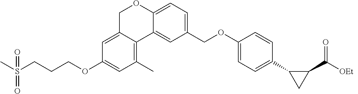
C12=CC=C(COC3=CC=C(C4C(C([OEt])=O)C4)C=C3)C=C1C1=C(C)C=C(OCCCS(C)(=O)=O)C=C1CO2
